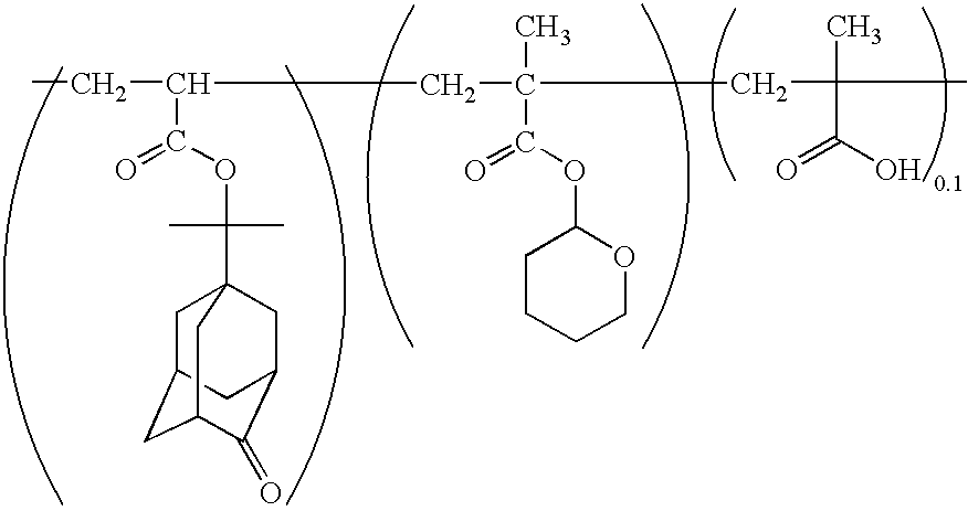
C1C2CC3CC1(C(OC(C(CC)CC(C(OC1CCCCO1)=O)(C)CC(C(O)=O)(C)C)=O)(C)C)CC(C2)C3=O
